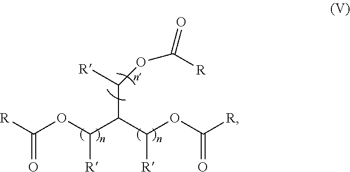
[R]C(OC([R])C(C([R])OC([R])=O)C(OC([R])=O)[R])=O
